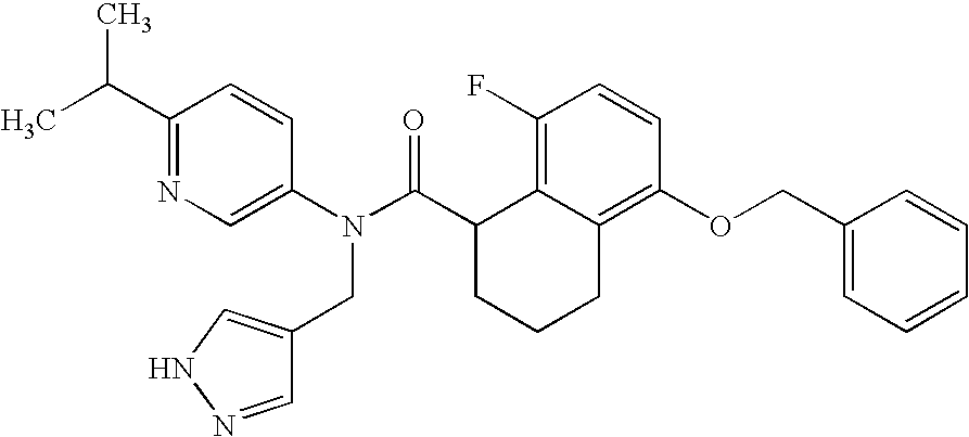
C1(C(C)C)=NC=C(N(C(C2CCCC3=C(OCC4=CC=CC=C4)C=CC(F)=C23)=O)CC2=CNN=C2)C=C1
